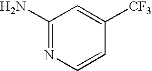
C1(N)=NC=CC([CF3])=C1
